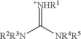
[+NHR1]=C([NR4R5])[R2R3N]
